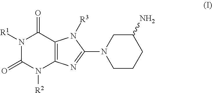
N1([R1])C(=O)N([R2])C2=C(C1=O)N([R3])C(N1CCCC(N)C1)=N2
